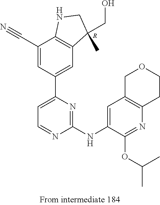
[R].C12=C(C(CO)(C)CN1)C=C(C1=CC=NC(NC3=CC4=C(N=C3OC(C)C)CCOC4)=N1)C=C2C#N
